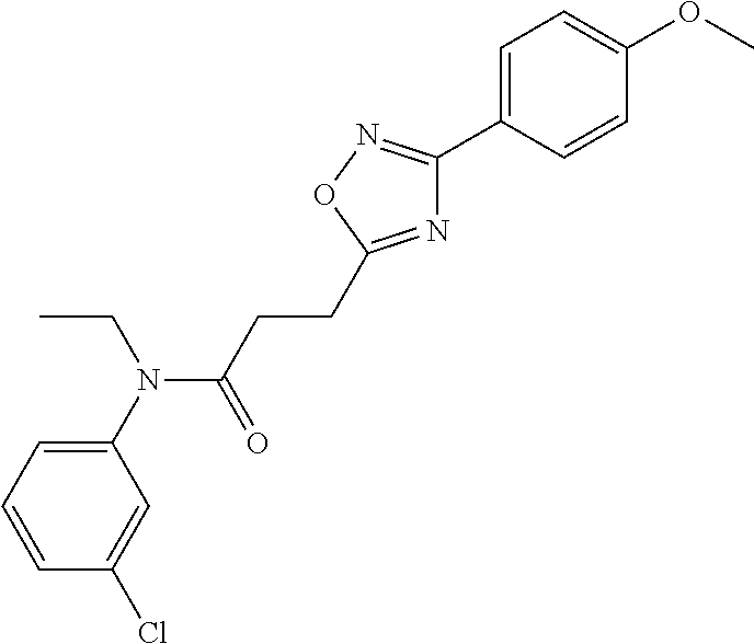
C1(N(C(CCC2=NC(C3=CC=C(OC)C=C3)=NO2)=O)CC)=CC=CC(Cl)=C1
